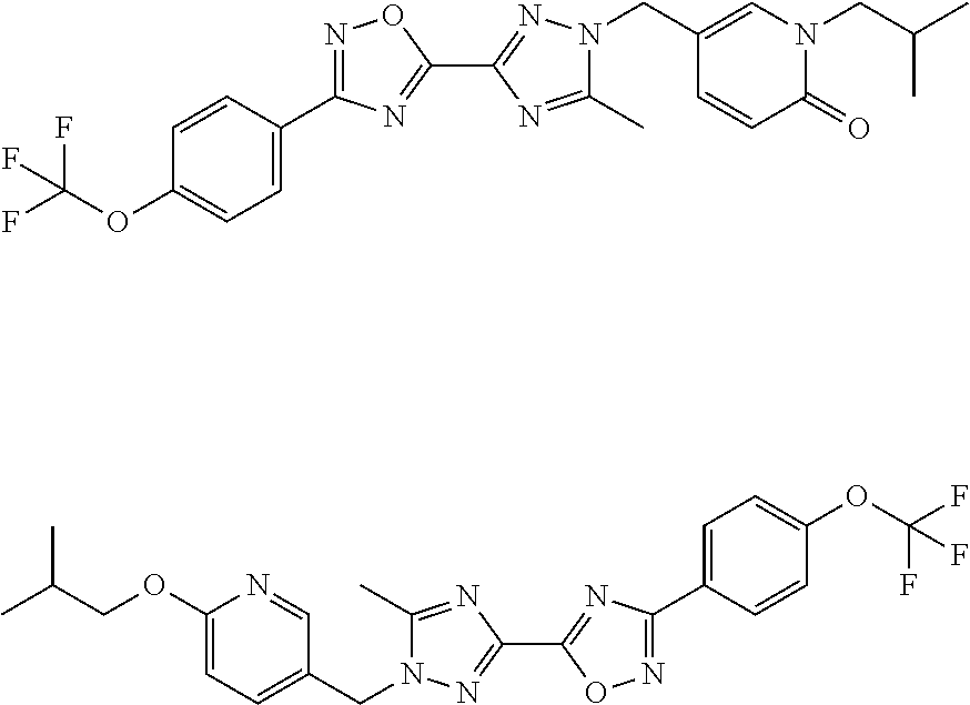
C1=C(C2=NOC(C3=NN(CC4=CN(CC(C)C)C(=O)C=C4)C(C)=N3)=N2)C=CC(OC(F)(F)F)=C1.CC(C)COC1=CC=C(CN2C(C)=NC(C3=NC(C4=CC=C(OC(F)(F)F)C=C4)=NO3)=N2)C=N1
